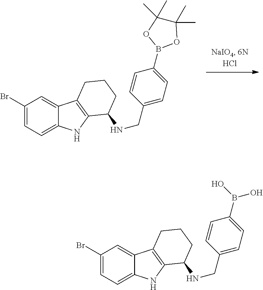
C1(Br)=CC=C2C(=C1)C1=C(N2)C(NCC2=CC=C(B3OC(C)(C)C(C)(C)O3)C=C2)CCC1.C1(Br)=CC=C2C(=C1)C1=C(N2)C(NCC2=CC=C(B(O)O)C=C2)CCC1
